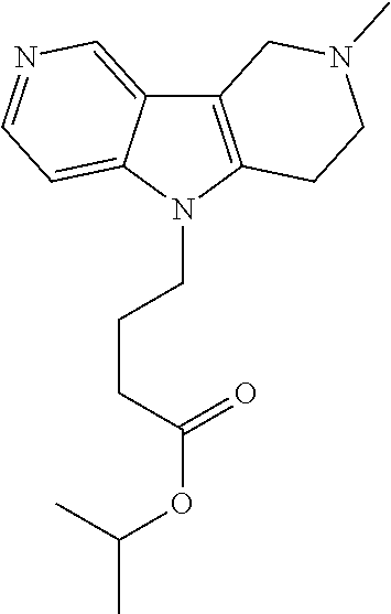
C12=C(N(CCCC(OC(C)C)=O)C3=CC=NC=C13)CCN(C)C2
